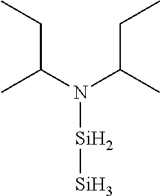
C(N(C(C)CC)[Si][Si])(C)CC
